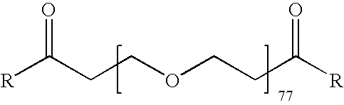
[R]C(CCOCCC([R])=O)=O
